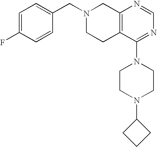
C1(CN2CCC3=C(C2)N=CN=C3N2CCN(C3CCC3)CC2)=CC=C(F)C=C1
